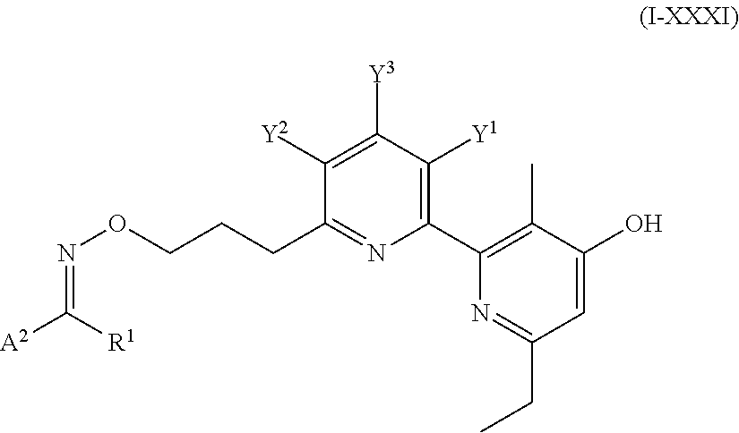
N1=C(CC)C=C(O)C(C)=C1C1=C([Y1])C([Y3])=C([Y2])C(CCCON=C([A2])[R1])=N1
